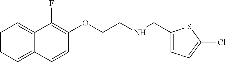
C1=CC=C2C(=C1)C(F)=C(OCCNCC1=CC=C(Cl)S1)C=C2
